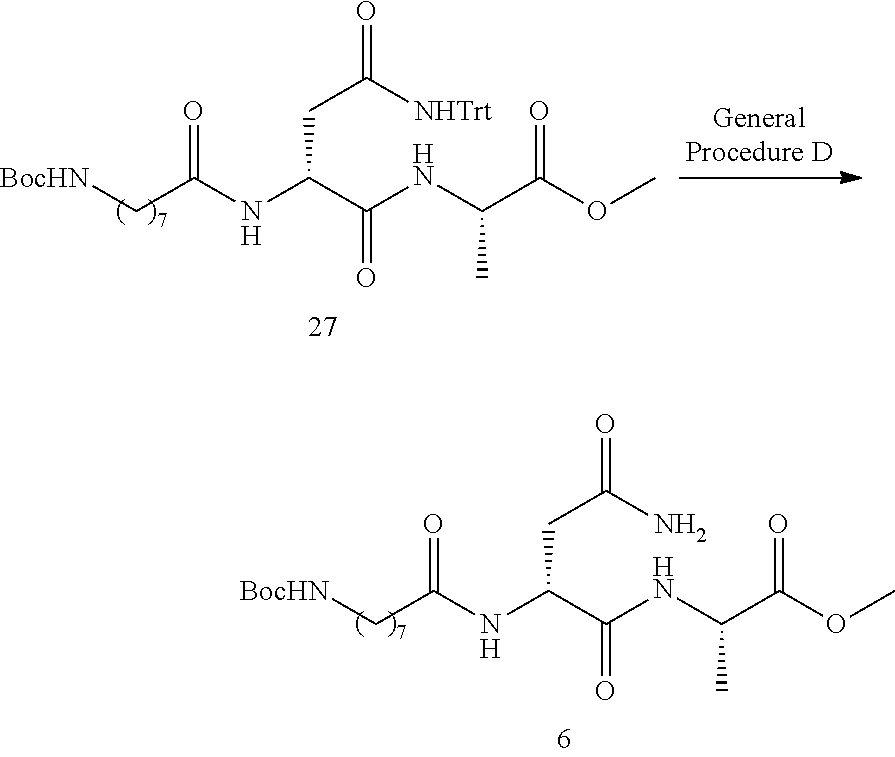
N(C(C(NC(C)C(=O)OC)=O)CC(=O)[NHTrt])C(C[BocHN])=O.N(C(C(NC(C)C(=O)OC)=O)CC(=O)N)C(C[BocHN])=O
